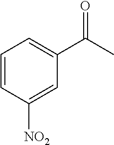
C1=CC([NO2])=CC(C(C)=O)=C1
